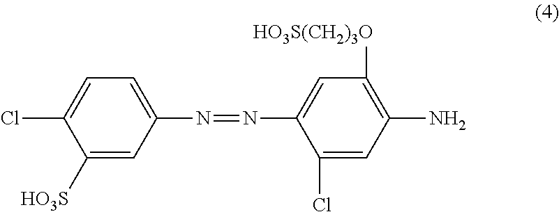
C1(N)=C([HO3S(CH2)3O])C=C(N=NC2=CC=C(Cl)C([HO3S])=C2)C(Cl)=C1
